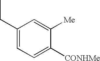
C1=C([Me])C([CONHMe])=CC=C1CC
